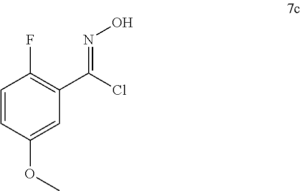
C1=CC(OC)=CC(C(=NO)Cl)=C1F
